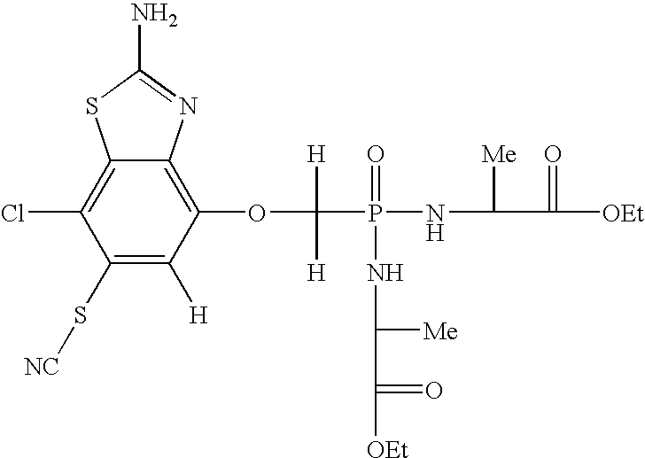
C1(S[NC])=C([H])C(OC(P(NC(C([OEt])=O)[Me])(=O)NC(C([OEt])=O)[Me])([H])[H])=C2C(=C1Cl)SC(N)=N2
